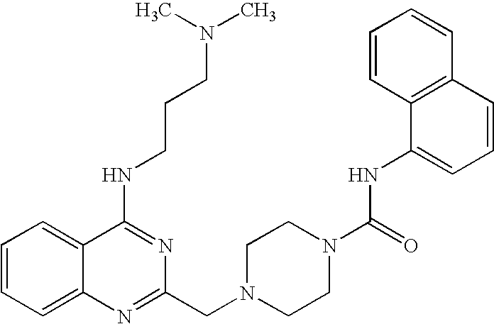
C1=CC=C2C(=C1)C(NCCCN(C)C)=NC(CN1CCN(C(=O)NC3=CC=CC4=C3C=CC=C4)CC1)=N2
